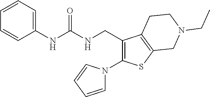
C1(CNC(NC2=CC=CC=C2)=O)=C(N2C=CC=C2)SC2=C1CCN(CC)C2
